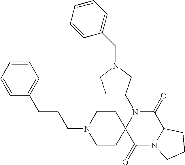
N1(C2CCN(CC3=CC=CC=C3)C2)C2(C(=O)N3C(C1=O)CCC3)CCN(CCCC1=CC=CC=C1)CC2
